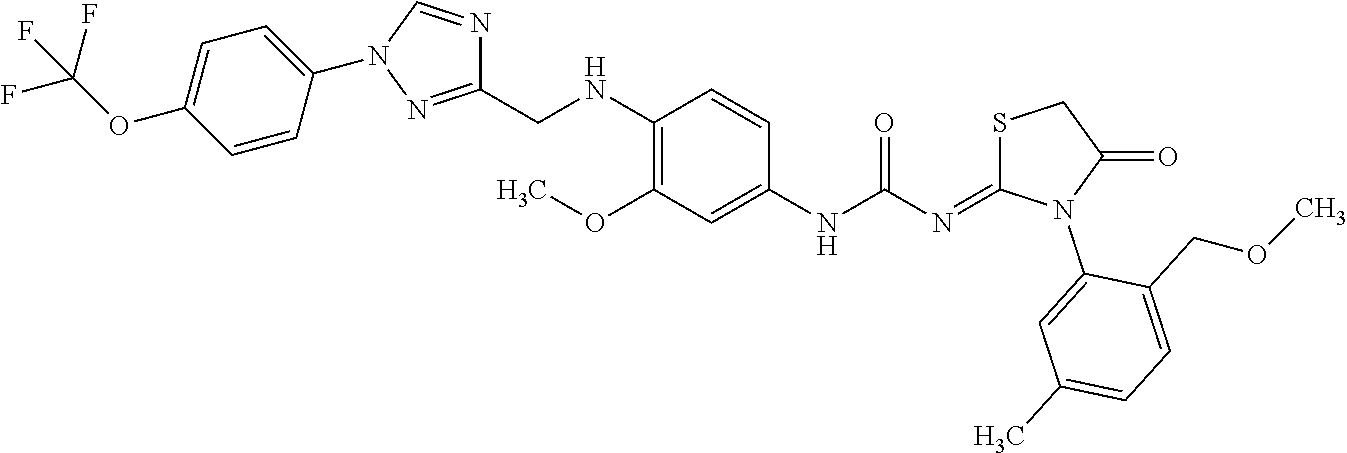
C1(NC(=O)N=C2SCC(=O)N2C2=CC(C)=CC=C2COC)=CC(OC)=C(NCC2=NN(C3=CC=C(OC(F)(F)F)C=C3)C=N2)C=C1
